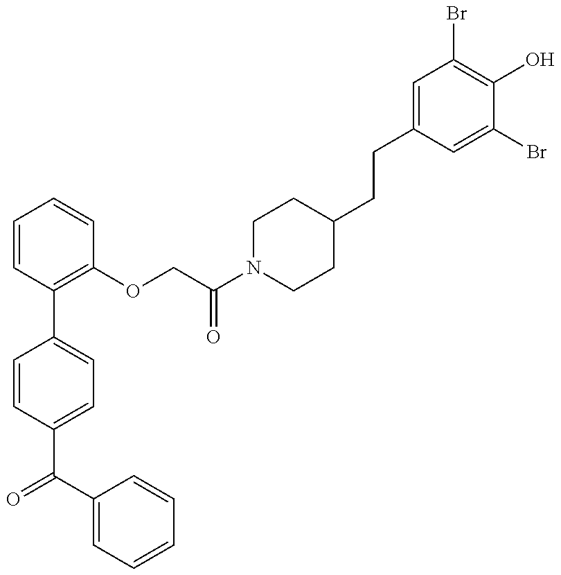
C1=CC(C(C2=CC=CC=C2)=O)=CC=C1C1=C(OCC(N2CCC(CCC3=CC(Br)=C(O)C(Br)=C3)CC2)=O)C=CC=C1
